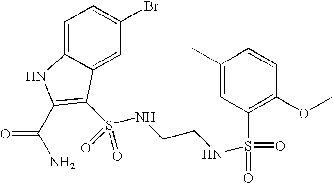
C1=C2C(=CC(Br)=C1)C(S(NCCNS(C1=C(OC)C=CC(C)=C1)(=O)=O)(=O)=O)=C(C(N)=O)N2
